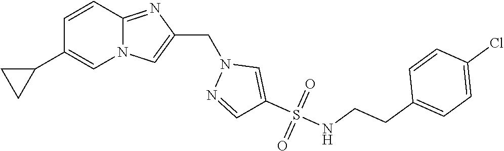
N12C(=NC(CN3N=CC(S(NCCC4=CC=C(Cl)C=C4)(=O)=O)=C3)=C1)C=CC(C1CC1)=C2
